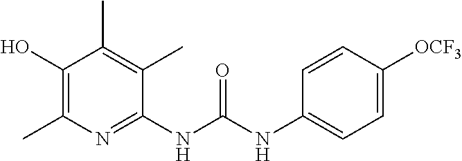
C1(NC(NC2=CC=C([OCF3])C=C2)=O)=NC(C)=C(O)C(C)=C1C
